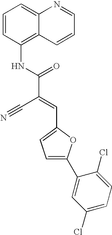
C1=CC(NC(C(=CC2=CC=C(C3=CC(Cl)=CC=C3Cl)O2)C#N)=O)=C2C(=C1)N=CC=C2
